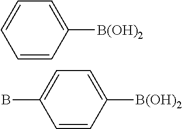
C1=CC([B(OH)2])=CC=C1.C1=CC([B(OH)2])=CC=C1B
